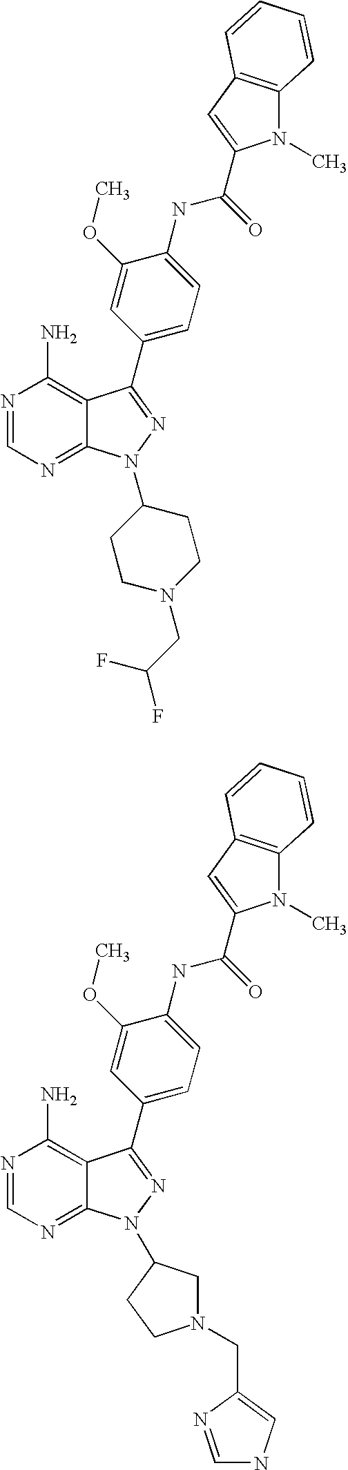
N1=CN=C2C(=C1N)C(C1=CC=C(NC(=O)C3=CC4=C(N3C)C=CC=C4)C(OC)=C1)=NN2C1CCN(CC(F)F)CC1.N1=CN=C2C(=C1N)C(C1=CC=C(NC(=O)C3=CC4=C(N3C)C=CC=C4)C(OC)=C1)=NN2C1CN(CC2=CNC=N2)CC1
